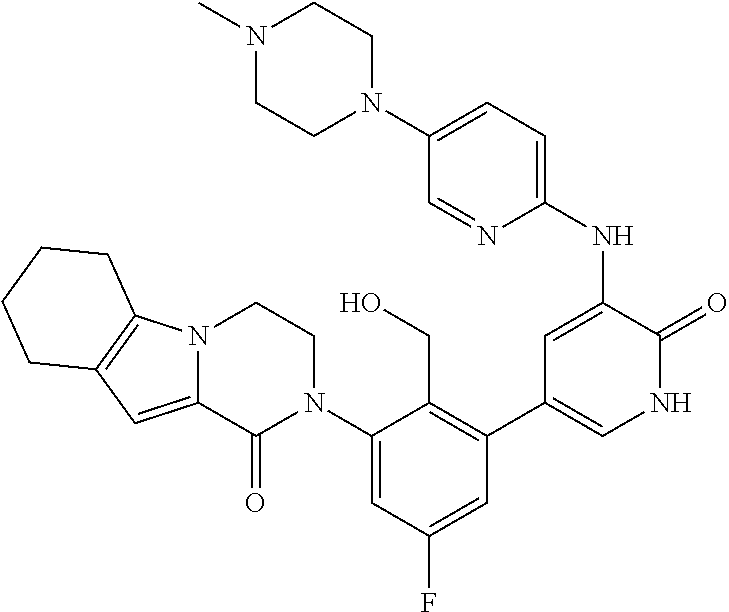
N1(C)CCN(C2=CC=C(NC3=CC(C4=C(CO)C(N5CCN6C(=CC7=C6CCCC7)C5=O)=CC(F)=C4)=CNC3=O)N=C2)CC1
